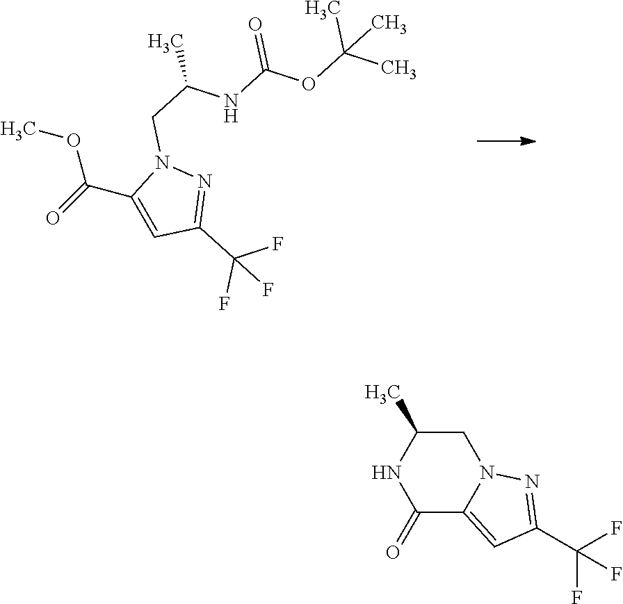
COC(C1=CC(C(F)(F)F)=NN1CC(C)NC(OC(C)(C)C)=O)=O.C1C(C)NC(=O)C2=CC(C(F)(F)F)=NN12
